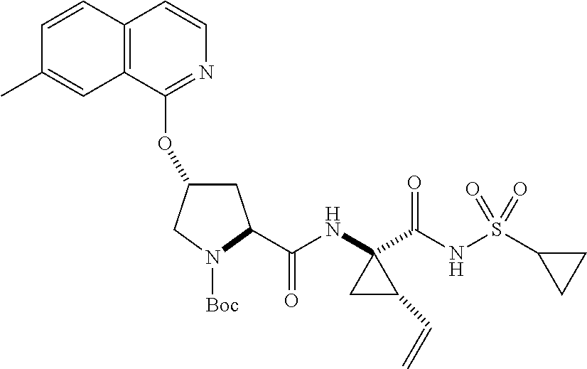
C1C(OC2=NC=CC3=C2C=C(C)C=C3)CN([Boc])C1C(NC1(C(NS(=O)(=O)C2CC2)=O)CC1C=C)=O
